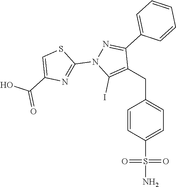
C(C1=C(I)N(C2=NC(C(=O)O)=CS2)N=C1C1=CC=CC=C1)C1=CC=C(S(N)(=O)=O)C=C1
